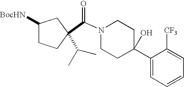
C(N1CCC(C2=CC=CC=C2[CF3])(O)CC1)(=O)C1(C(C)C)CCC([BocHN])C1
